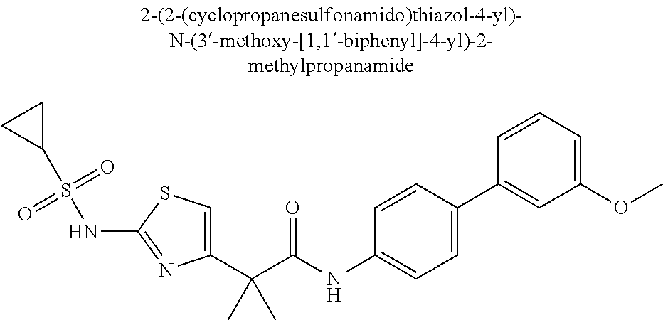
C1(C(C(NC2=CC=C(C3=CC(OC)=CC=C3)C=C2)=O)(C)C)=CSC(NS(C2CC2)(=O)=O)=N1
